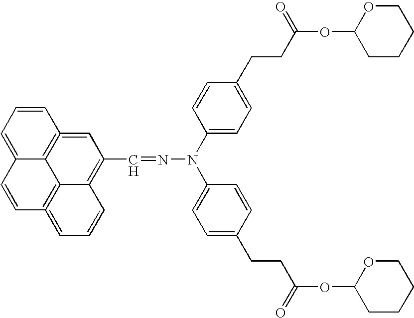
C12=CC=CC3=C1C1=C(=CC=CC1=C(C=NN(C1=CC=C(CCC(OC4CCCCO4)=O)C=C1)C1=CC=C(CCC(OC4CCCCO4)=O)C=C1)C=3)C=C2
